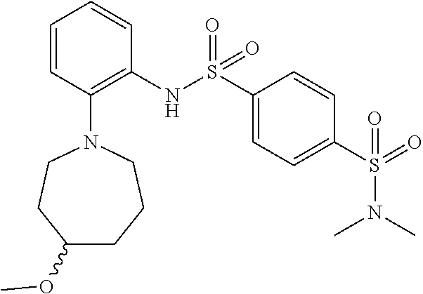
C1=CC(N2CCC(OC)CCC2)=C(NS(C2=CC=C(S(=O)(N(C)C)=O)C=C2)(=O)=O)C=C1
